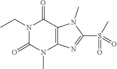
N1(CC)C(=O)N(C)C2=C(C1=O)N(C)C(S(=O)(C)=O)=N2
